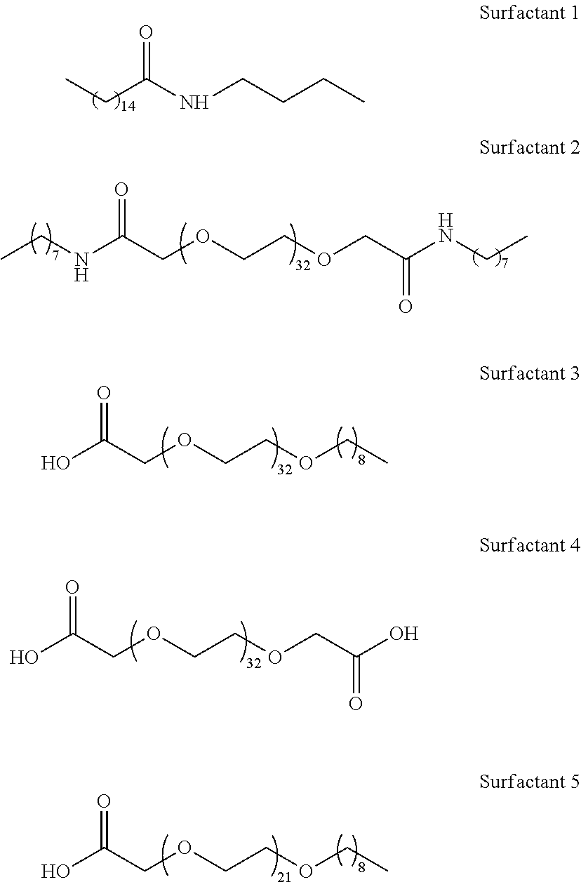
CCC(NCCCC)=O.CCNC(COCCOCC(NCC)=O)=O.OC(COCCOCC)=O.OC(COCCOCC(O)=O)=O.OC(COCCOCC)=O
